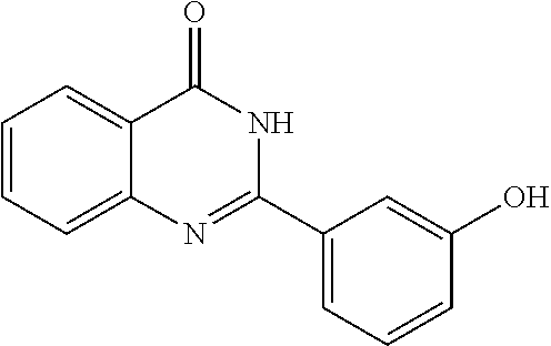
C12=CC=CC=C1N=C(C1=CC=CC(O)=C1)NC2=O
